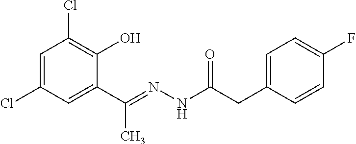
C1=C(Cl)C=C(C(=NNC(CC2=CC=C(F)C=C2)=O)C)C(O)=C1Cl
